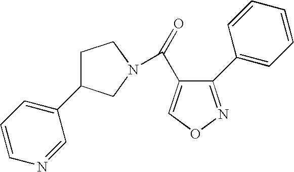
O=C(C1=CON=C1C1=CC=CC=C1)N1CC(C2=CC=CN=C2)CC1
